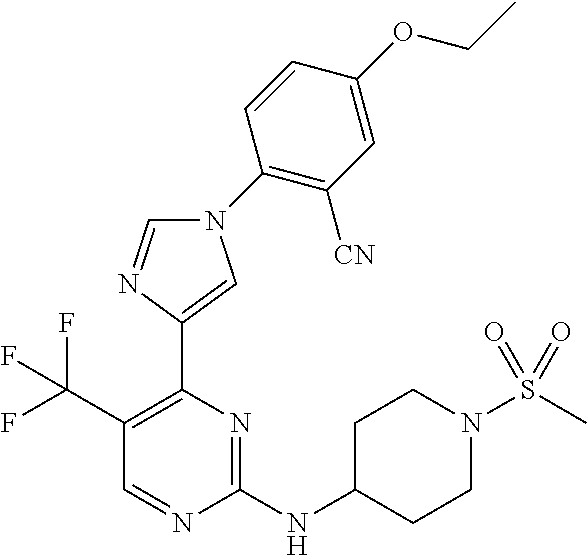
C1(NC2CCN(S(C)(=O)=O)CC2)=NC(C2=CN(C3=C([CN])C=C(OCC)C=C3)C=N2)=C(C(F)(F)F)C=N1
